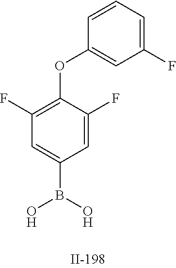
C1(F)=C(OC2=CC(F)=CC=C2)C(F)=CC(B(O)O)=C1
